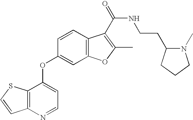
C1=CC2=C(C=C1OC1=CC=NC3=C1SC=C3)OC(C)=C2C(=O)NCCC1N(C)CCC1
